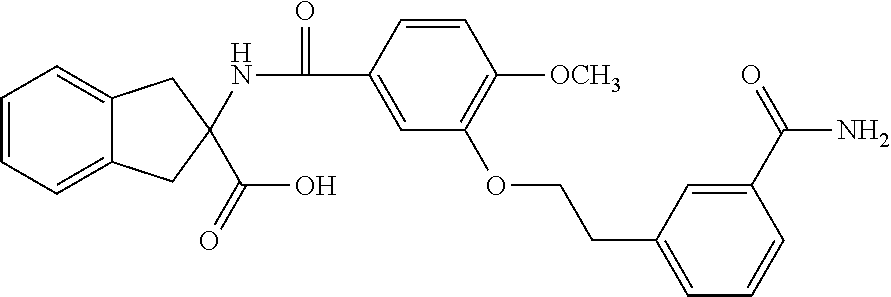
C1=CC=C2C(=C1)CC(NC(=O)C1=CC(OCCC3=CC=CC(C(=O)N)=C3)=C([OCH3])C=C1)(C(O)=O)C2
